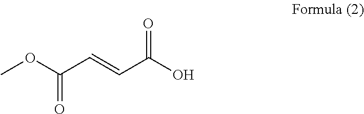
COC(C=CC(O)=O)=O
